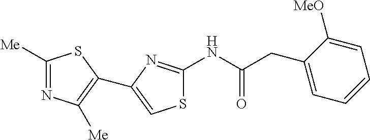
S1C(NC(CC2=CC=CC=C2[MeO])=O)=NC(C2=C([Me])N=C([Me])S2)=C1
